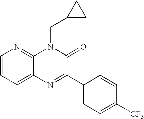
C1=CC=C2C(=N1)N(CC1CC1)C(=O)C(C1=CC=C([CF3])C=C1)=N2
